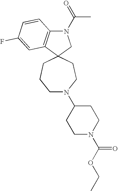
C12(CN(C(C)=O)C3=C1C=C(F)C=C3)CCCN(C1CCN(C(=O)OCC)CC1)CC2
